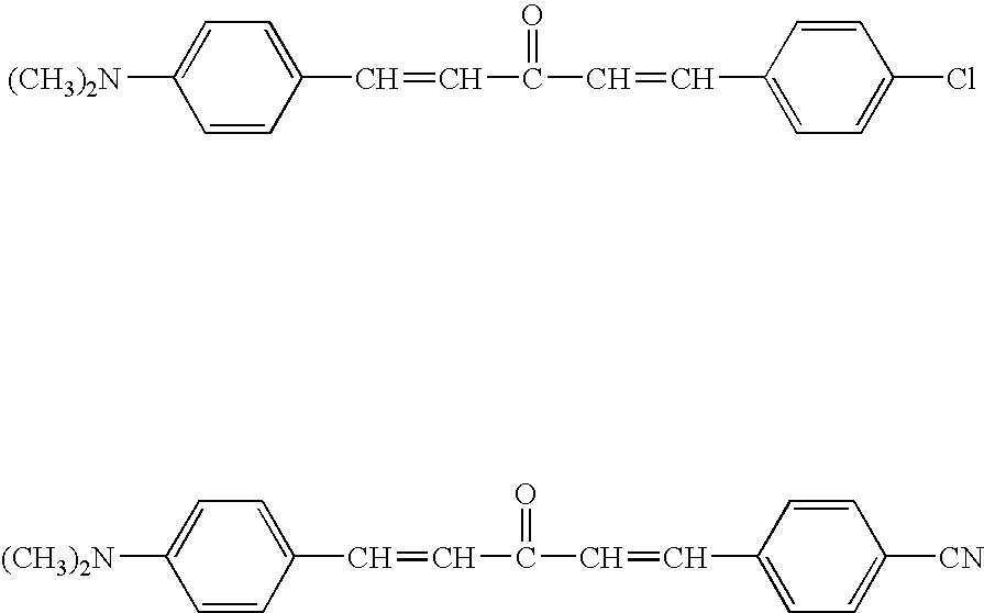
C1([(CH3)2N])=CC=C(C=CC(=O)C=CC2=CC=C(Cl)C=C2)C=C1.C1([(CH3)2N])=CC=C(C=CC(=O)C=CC2=CC=C([CN])C=C2)C=C1
